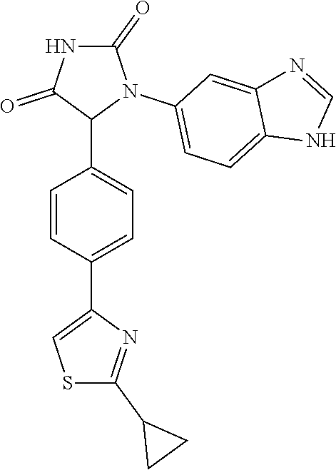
C1=CC(C2=CSC(C3CC3)=N2)=CC=C1C1N(C2=CC=C3C(=C2)N=CN3)C(=O)NC1=O
